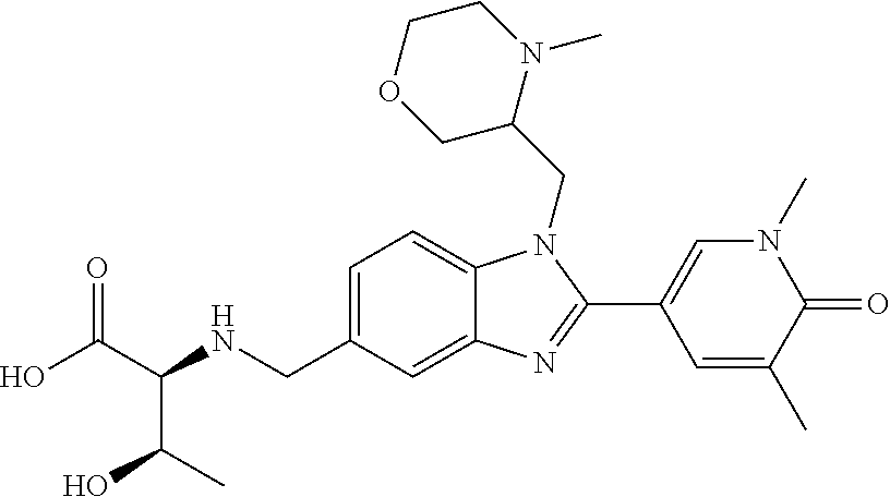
OC(C(NCC1=CC=C2C(=C1)N=C(C1=CN(C)C(=O)C(C)=C1)N2CC1N(C)CCOC1)C(C)O)=O
